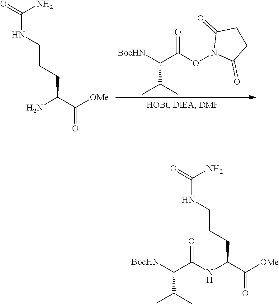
O=C(N)NCCCC(C([OMe])=O)NC(=O)C(C(C)C)[BocHN].O=C(N)NCCCC(C([OMe])=O)N.[BocHN]C(C(ON1C(=O)CCC1=O)=O)C(C)C
